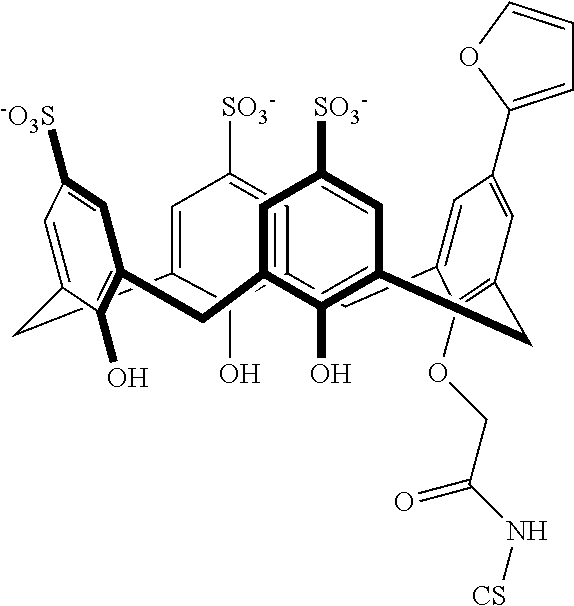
C12=CC([SO3-])=CC(=C1O)CC1=CC(C3=CC=CO3)=CC(=C1OCC(=O)N[CS])CC1=C(O)C(=CC([SO3-])=C1)CC1=C(O)C(=CC([-O3S])=C1)C2
